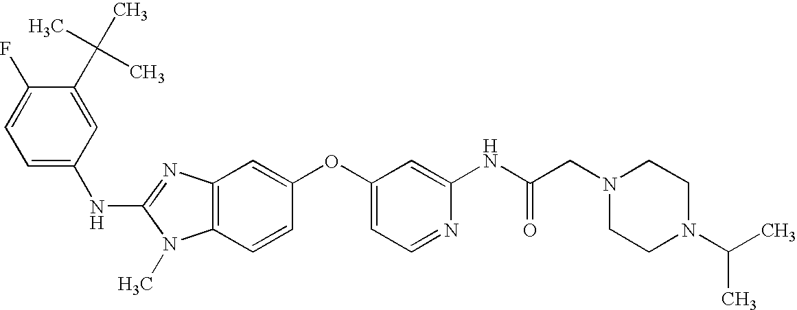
C1(C(C)(C)C)=CC(NC2=NC3=C(N2C)C=CC(OC2=CC=NC(NC(CN4CCN(C(C)C)CC4)=O)=C2)=C3)=CC=C1F
